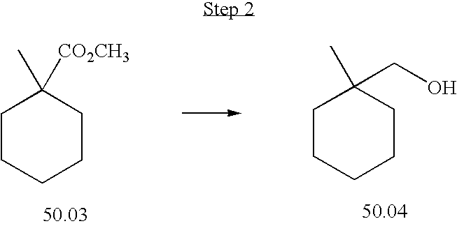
C1CCCCC1(C)CO.C1CCCCC1(C)[CO2CH3]
